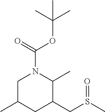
C1C(C)CC(CS(C)=O)C(C)N1C(=O)OC(C)(C)C
